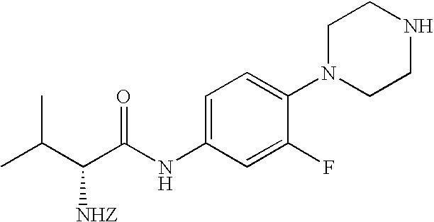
C1=C(NC(C(C(C)C)[NHZ])=O)C=C(F)C(N2CCNCC2)=C1
